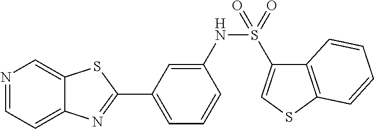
N1=CC=C2C(=C1)SC(C1=CC=CC(NS(=O)(=O)C3=CSC4=C3C=CC=C4)=C1)=N2
